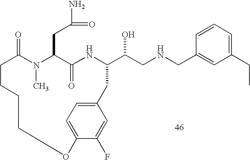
C1=CC=C(CC)C=C1CNCC(O)C1NC(=O)C(CC(N)=O)N(C)C(=O)CCCCOC2=CC=C(C1)C=C2F
